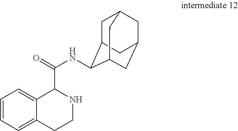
C1=CC=C2C(=C1)C(C(=O)NC1C3CC4CC(CC1C4)C3)NCC2
